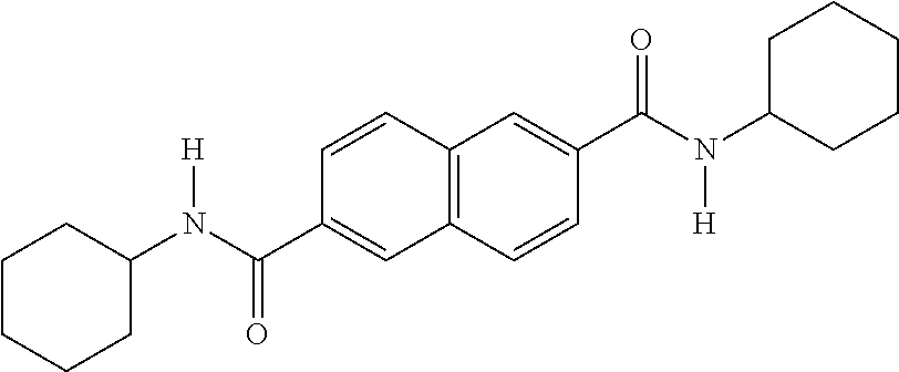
C12=C(C=CC(C(N(C3CCCCC3)[H])=O)=C1)C=C(C(N(C1CCCCC1)[H])=O)C=C2
